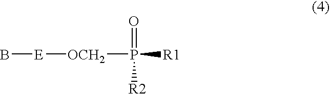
B[E][OCH2]P([R1])(=O)[R2]
